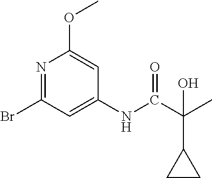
N1=C(Br)C=C(NC(C(C)(C2CC2)O)=O)C=C1OC
